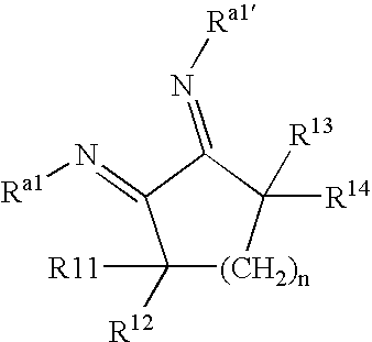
N(=C1C(=N[Ra1])C([R11])([R12])[(CH2)n]C1([R14])[R13])[Ra1]
